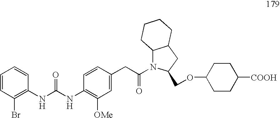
C1=CC(Br)=C(NC(NC2=C([OMe])C=C(CC(=O)N3C(COC4CCC([COOH])CC4)CC4C3CCCC4)C=C2)=O)C=C1
